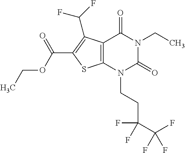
C12=C(N(CCC(F)(F)C(F)(F)F)C(=O)N(CC)C1=O)SC(C(OCC)=O)=C2C(F)F
